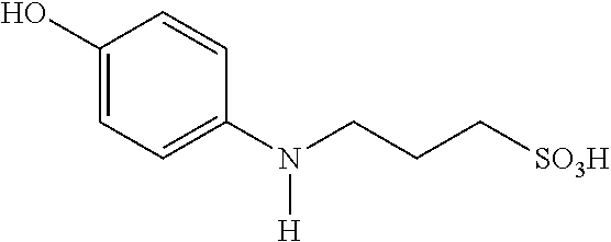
C1(O)=CC=C(N([H])CCC[SO3H])C=C1
